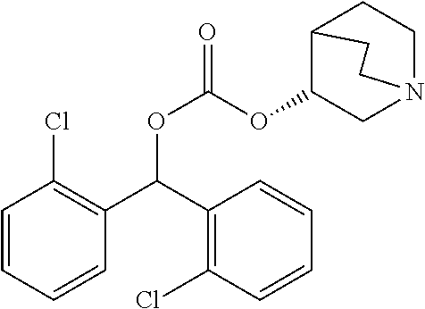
C(OC(OC1CN2CCC1CC2)=O)(C1=C(Cl)C=CC=C1)C1=C(Cl)C=CC=C1
